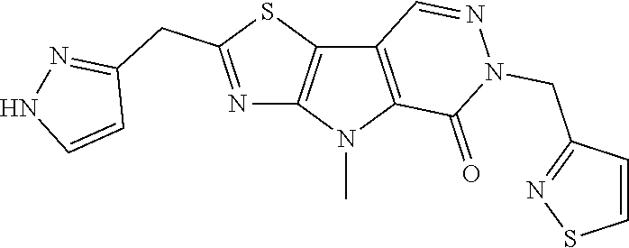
C12=C(N(C)C3=C1C=NN(CC1=NSC=C1)C3=O)N=C(CC1=NNC=C1)S2
